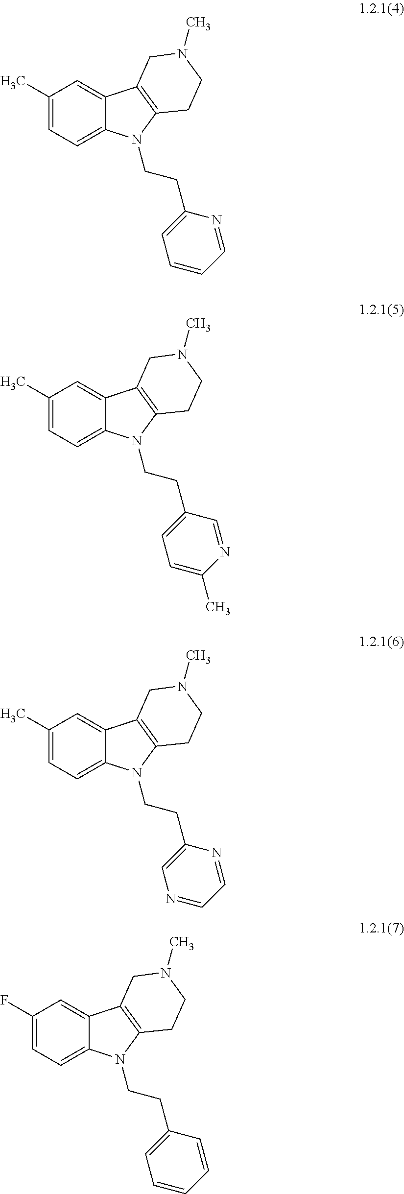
C1(C)=CC=C2C(=C1)C1=C(N2CCC2=CC=CC=N2)CCN(C)C1.C1(C)=CC=C2C(=C1)C1=C(N2CCC2=CC=C(C)N=C2)CCN(C)C1.C1(C)=CC=C2C(=C1)C1=C(N2CCC2=CN=CC=N2)CCN(C)C1.C1(F)=CC=C2C(=C1)C1=C(N2CCC2=CC=CC=C2)CCN(C)C1
